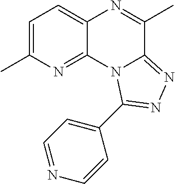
C1=C(C)N=C2C(=C1)N=C(C)C1=NN=C(C3=CC=NC=C3)N21
